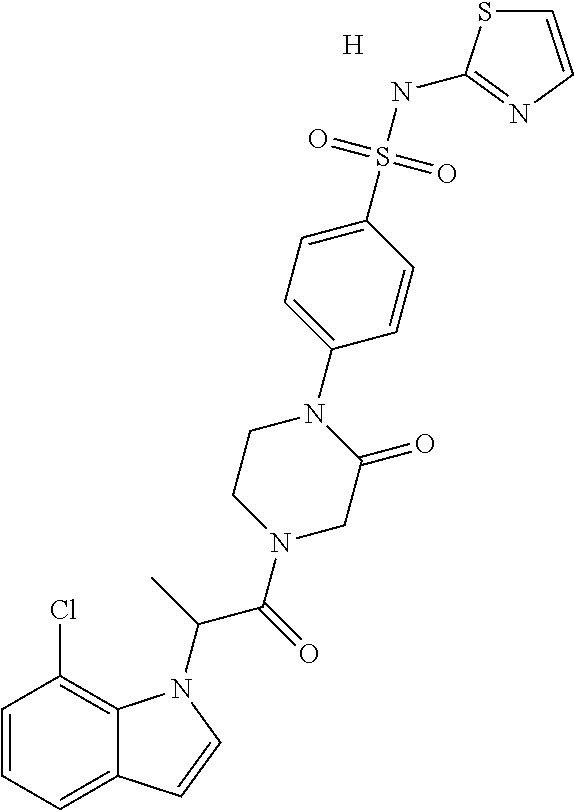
C1=CC=C2C(=C1Cl)N(C(C)C(=O)N1CCN(C3=CC=C(S(NC4=NC=CS4)(=O)=O)C=C3)C(=O)C1)C=C2.[H]
